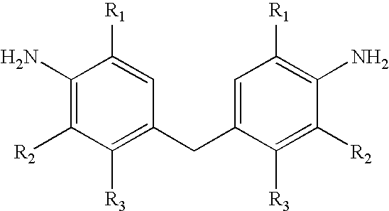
C1(N)=C([R2])C([R3])=C(CC2=CC([R1])=C(N)C([R2])=C2[R3])C=C1[R1]
